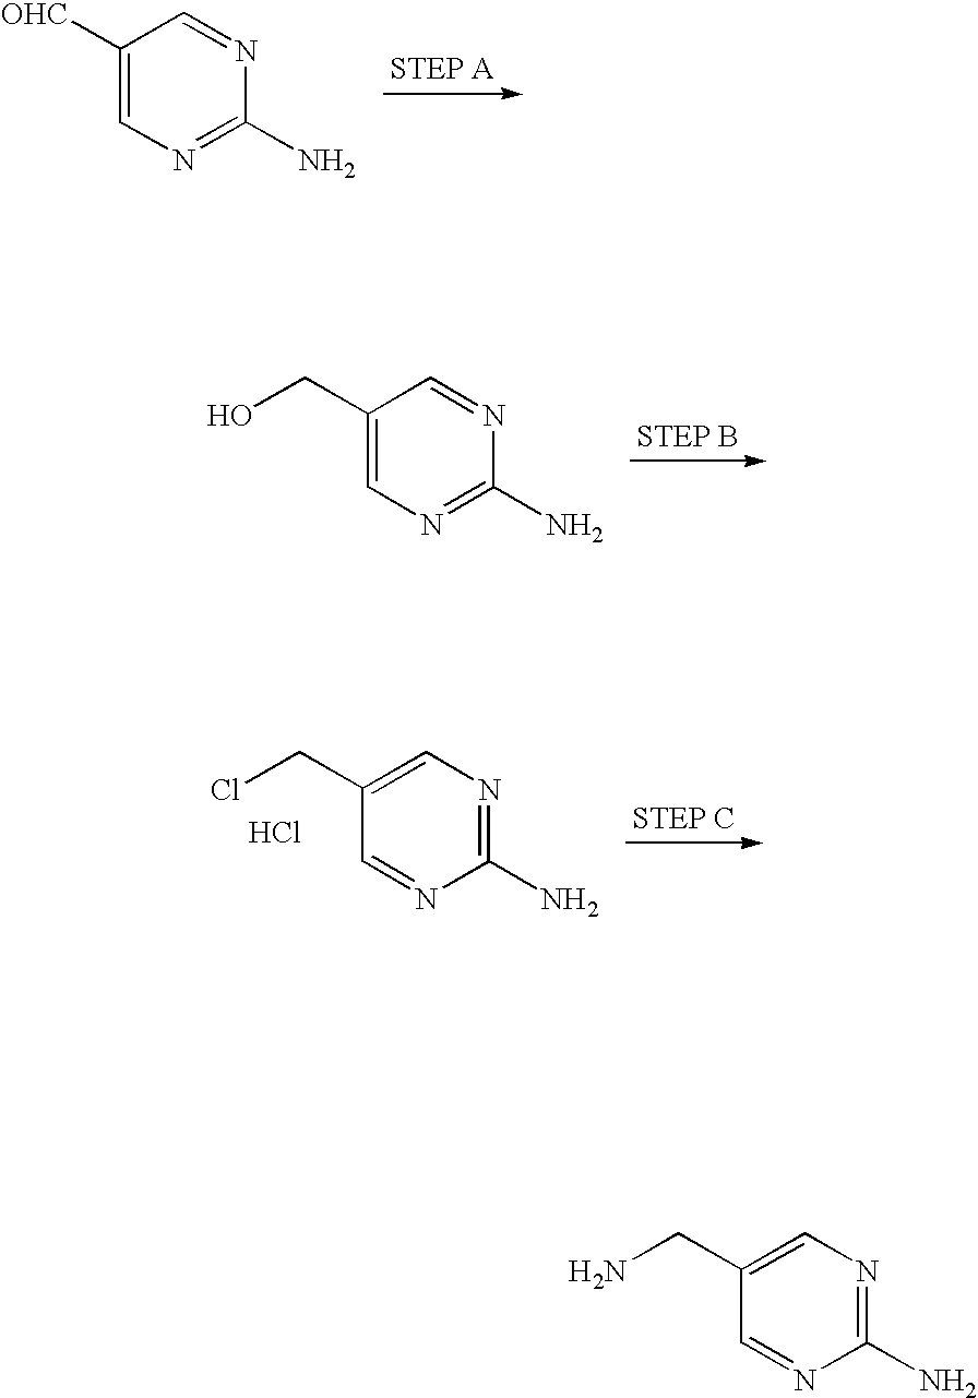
C1([OHC])=CN=C(N)N=C1.C1(CO)=CN=C(N)N=C1.C1(CCl)=CN=C(N)N=C1.Cl.C1=NC(N)=NC=C1CN
